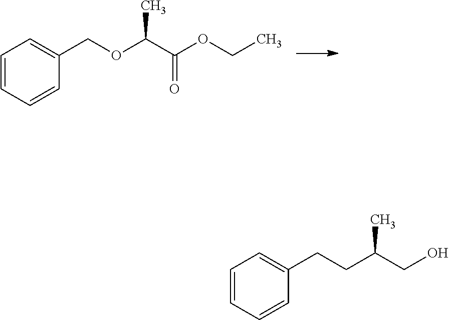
O(C(C(OCC)=O)C)CC1=CC=CC=C1.C(C(CO)C)CC1=CC=CC=C1
